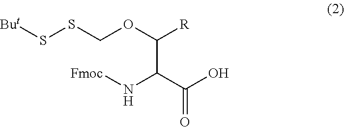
[But]SSCOC([R])C(C(O)=O)N[Fmoc]
